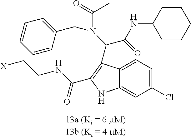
C1=C2C(=CC(Cl)=C1)NC(C(NCC[X])=O)=C2C(C(=O)NC1CCCCC1)N(CC1=CC=CC=C1)C(=O)C
